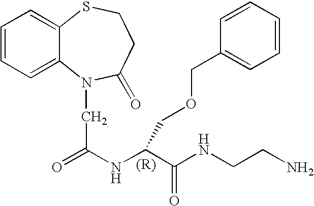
C1=CC=C2C(=C1)SCCC(=O)N2CC(=O)NC(C(NCCN)=O)COCC1=CC=CC=C1
